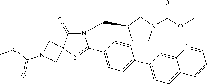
N1(CC2CCN(C(OC)=O)C2)C(=O)C2(N=C1C1=CC=C(C3=CC=C4C(=C3)N=CC=C4)C=C1)CN(C(OC)=O)C2
